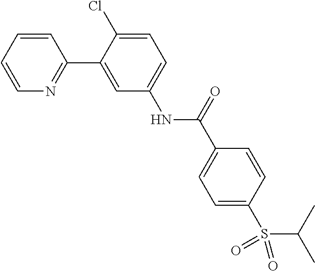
C1=CN=C(C2=CC(NC(C3=CC=C(S(C(C)C)(=O)=O)C=C3)=O)=CC=C2Cl)C=C1
